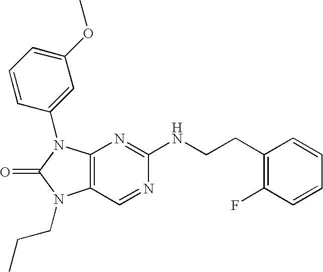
C12=C(N(C3=CC(OC)=CC=C3)C(=O)N1CCC)N=C(NCCC1=C(F)C=CC=C1)N=C2
